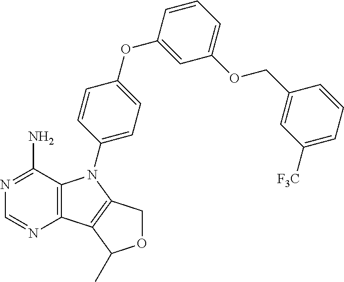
C12=C(C(N)=NC=N1)N(C1=CC=C(OC3=CC(OCC4=CC([F3C])=CC=C4)=CC=C3)C=C1)C1=C2C(C)OC1
